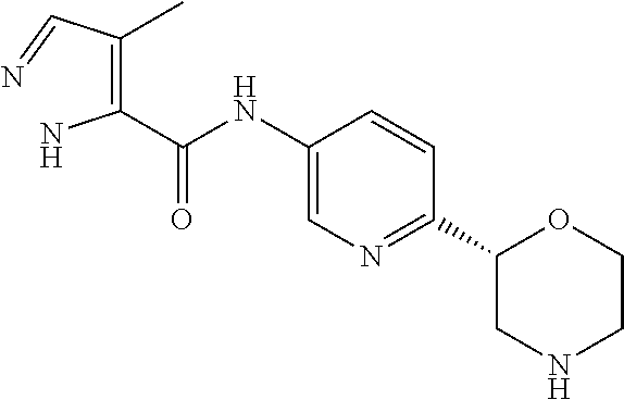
C1=C(NC(=O)C(=C(C=N)C)N)C=CC(C2CNCCO2)=N1
